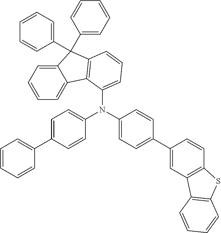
N(C1=CC=C(C2=CC3=C(C=C2)SC2=C3C=CC=C2)C=C1)(C1=CC=C(C2=CC=CC=C2)C=C1)C1=CC=CC2=C1C1=CC=CC=C1C2(C1=CC=CC=C1)C1=CC=CC=C1
